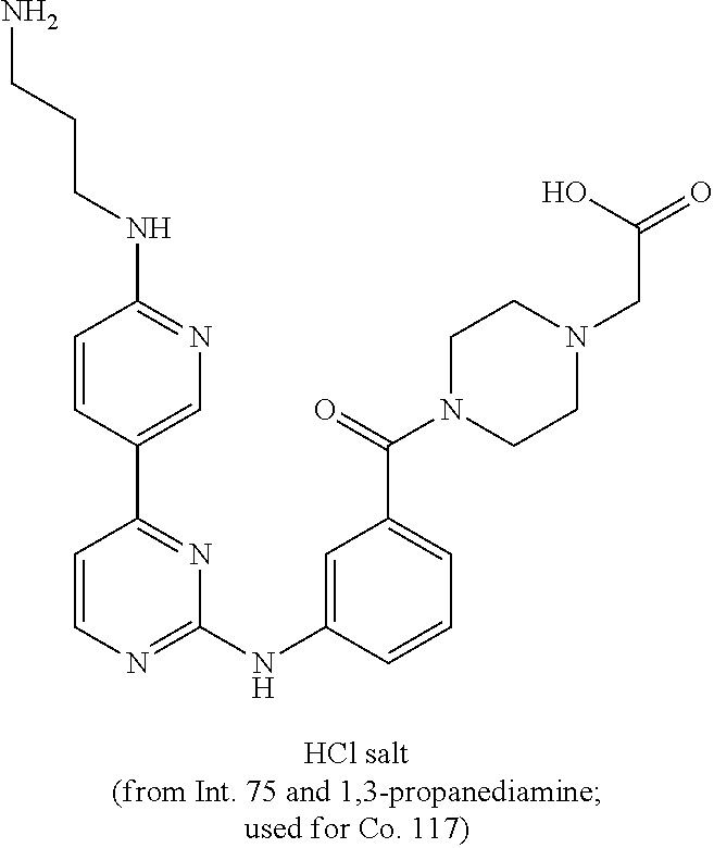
C1=C(C2=NC(NC3=CC(C(N4CCN(CC(=O)O)CC4)=O)=CC=C3)=NC=C2)C=CC(NCCCN)=N1
